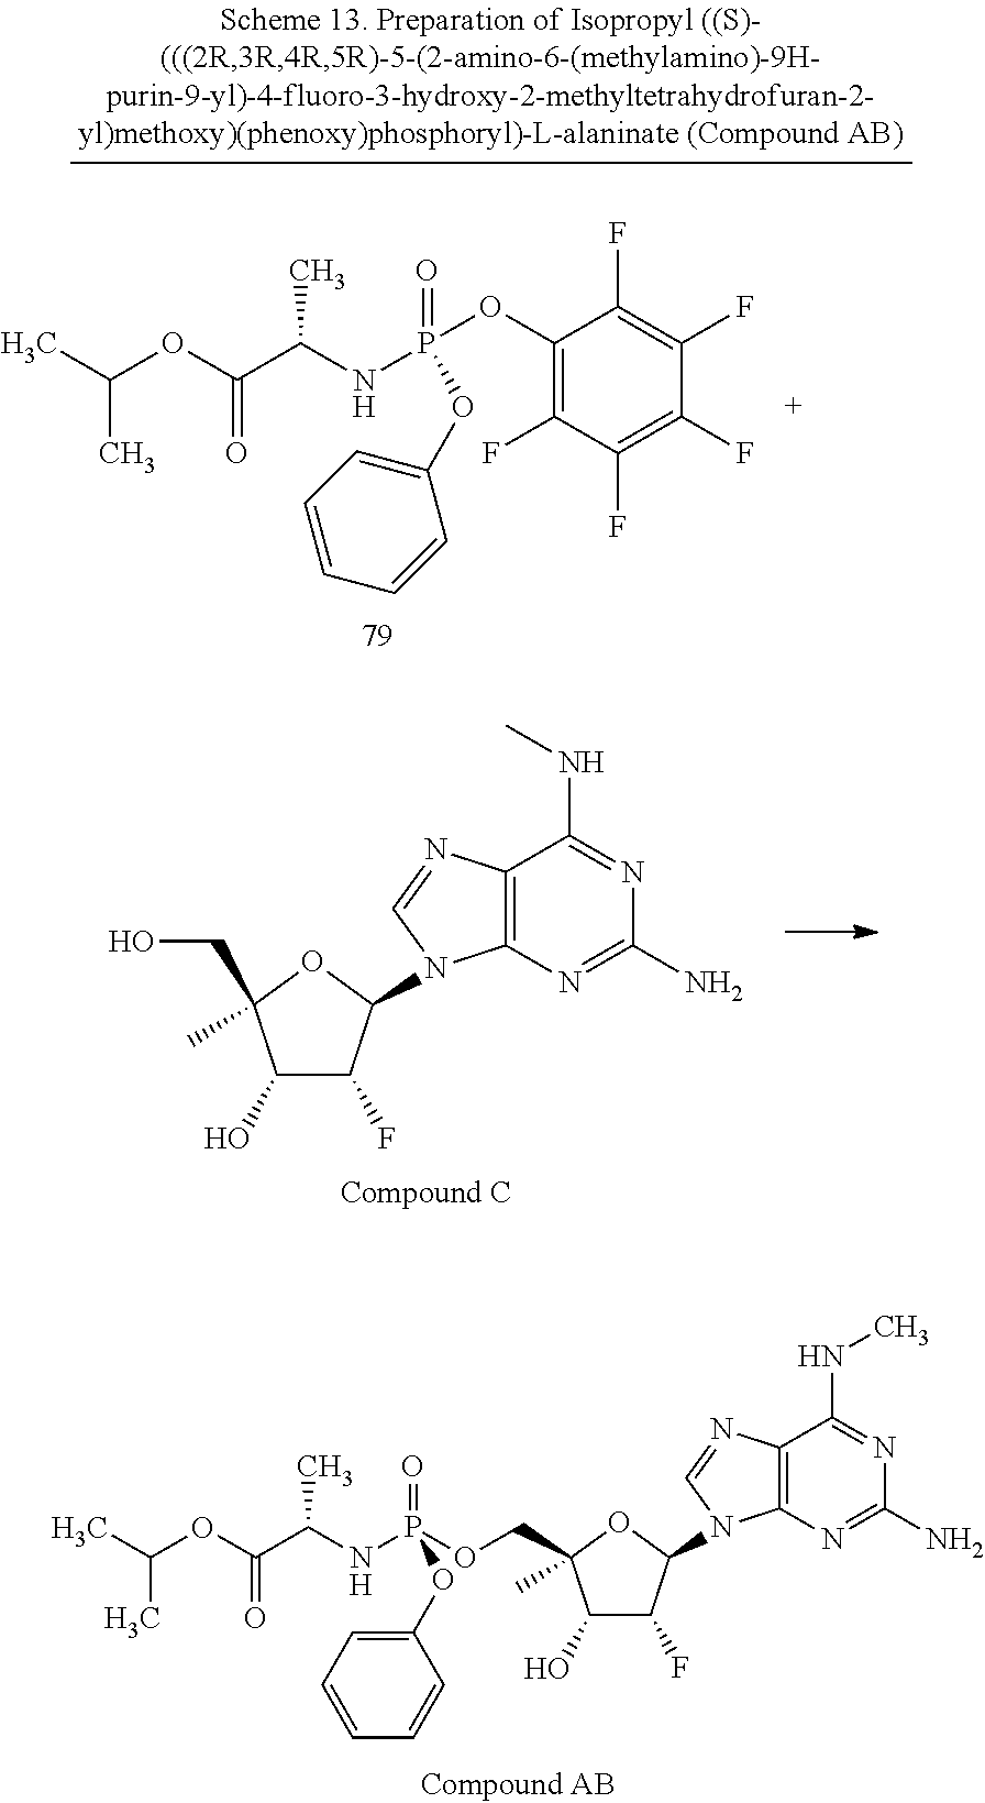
O1C(C)(CO)C(O)C(F)C1N1C2=C(C(NC)=NC(N)=N2)N=C1.O1C(C)(COP(NC(C(OC(C)C)=O)C)(=O)OC2=CC=CC=C2)C(O)C(F)C1N1C2=C(C(NC)=NC(N)=N2)N=C1.P(NC(C(OC(C)C)=O)C)(=O)(OC1=CC=CC=C1)OC1=C(F)C(F)=C(F)C(F)=C1F
